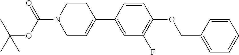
C1=CC(C2=CCN(C(=O)OC(C)(C)C)CC2)=CC(F)=C1OCC1=CC=CC=C1
